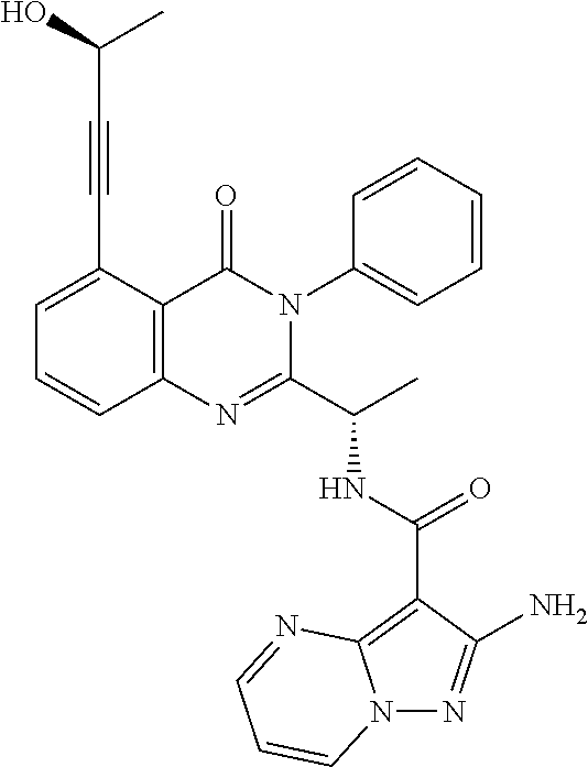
C1(C(NC(C2=NC3=C(C(=O)N2C2=CC=CC=C2)C(C#CC(C)O)=CC=C3)C)=O)=C2N(N=C1N)C=CC=N2
